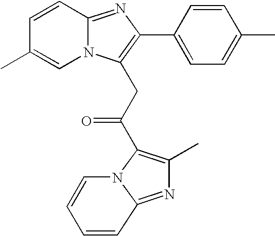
C1=CC2=NC(C3=CC=C(C)C=C3)=C(CC(=O)C3=C(C)N=C4N3C=CC=C4)N2C=C1C
